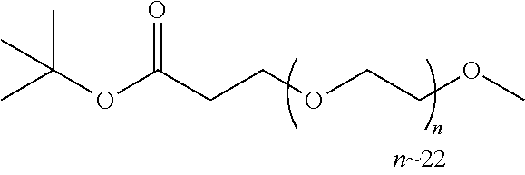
CC(OC(CCOCCOC)=O)(C)C
